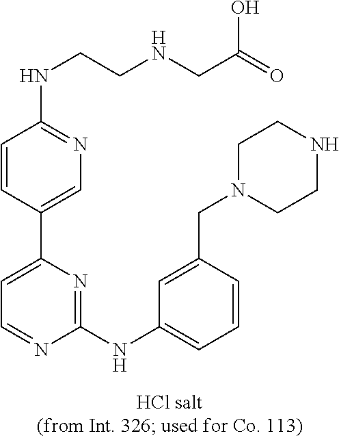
C1=CC(C2=CC=NC(NC3=CC=CC(CN4CCNCC4)=C3)=N2)=CN=C1NCCNCC(=O)O
